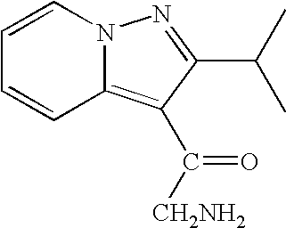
C1=CN2C(=C(C(=O)[CH2NH2])C(C(C)C)=N2)C=C1
